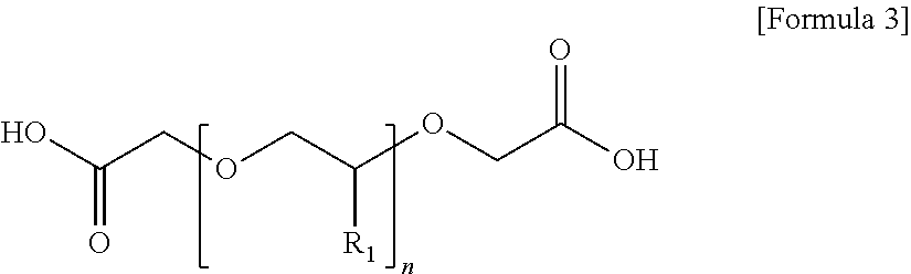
C(OCC(OCC(O)=O)[R1])C(=O)O
